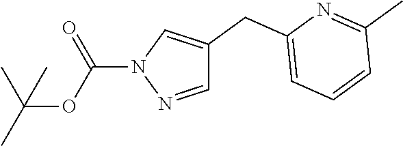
C(OC(N1N=CC(CC2=CC=CC(C)=N2)=C1)=O)(C)(C)C
